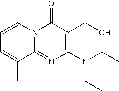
N(C1=C(CO)C(=O)N2C(=N1)C(C)=CC=C2)(CC)CC
